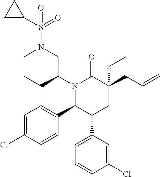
N1(C(CC)CN(S(C2CC2)(=O)=O)C)C(C2=CC=C(Cl)C=C2)C(C2=CC=CC(Cl)=C2)CC(CC=C)(CC)C1=O
